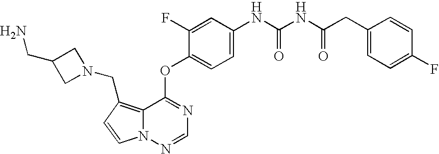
C1=CN2C(=C1CN1CC(CN)C1)C(OC1=CC=C(NC(NC(CC3=CC=C(F)C=C3)=O)=O)C=C1F)=NC=N2
